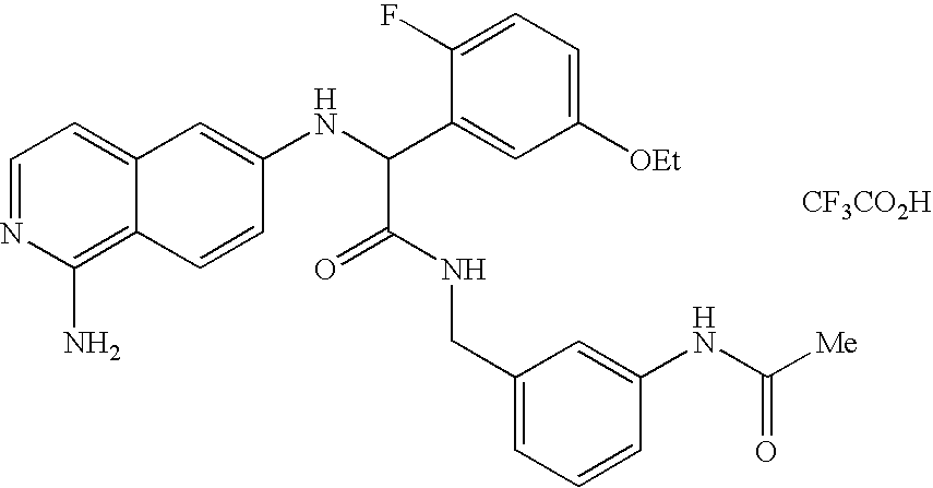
C1=NC(N)=C2C(=C1)C=C(NC(C1=CC([OEt])=CC=C1F)C(=O)NCC1=CC=CC(NC([Me])=O)=C1)C=C2.[CF3CO2H]
